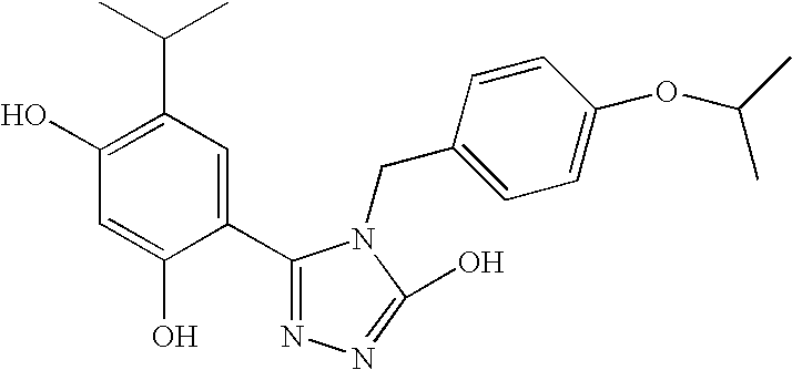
C1(O)=C(C(C)C)C=C(C2=NN=C(O)N2CC2=CC=C(OC(C)C)C=C2)C(O)=C1
